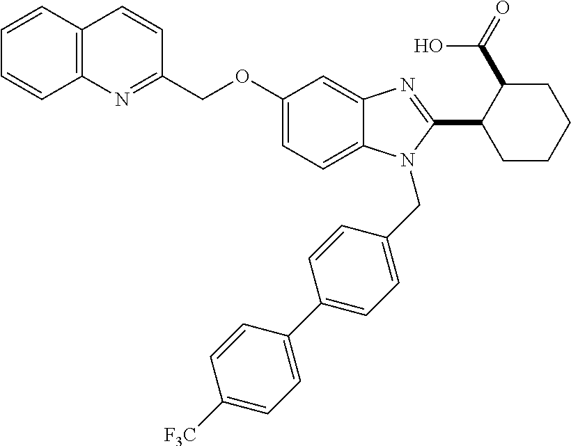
C1(COC2=CC=C3N(CC4=CC=C(C5=CC=C([F3C])C=C5)C=C4)C(C4CCCCC4C(=O)O)=NC3=C2)=NC2=C(C=C1)C=CC=C2
